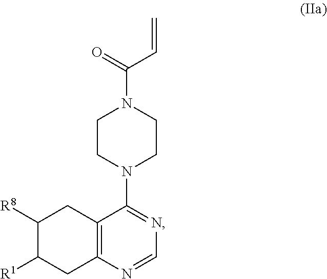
N1=CN=C(N2CCN(C(=O)C=C)CC2)C2=C1CC([R1])C([R8])C2
